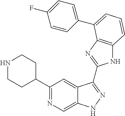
C1(C2=NC=C3C(=C2)C(C2=NC4=C(N2)C=CC=C4C2=CC=C(F)C=C2)=NN3)CCNCC1
